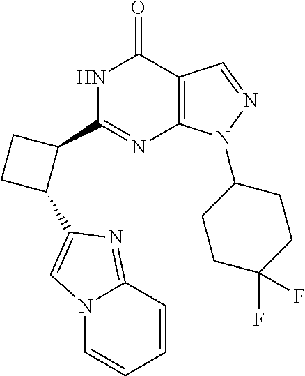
N1C(C2CCC2C2=CN3C=CC=CC3=N2)=NC2=C(C1=O)C=NN2C1CCC(F)(F)CC1
